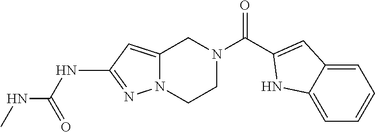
CNC(NC1=NN2C(=C1)CN(C(=O)C1=CC3=CC=CC=C3N1)CC2)=O
